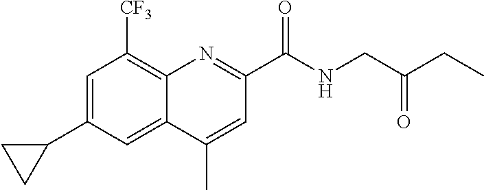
C1=C(C2CC2)C=C2C(=C1[CF3])N=C(C(NCC(CC)=O)=O)C=C2C
